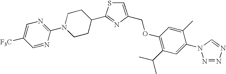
C1=C(COC2=C(C(C)C)C=C(N3N=NN=C3)C(C)=C2)N=C(C2CCN(C3=NC=C([F3C])C=N3)CC2)S1
